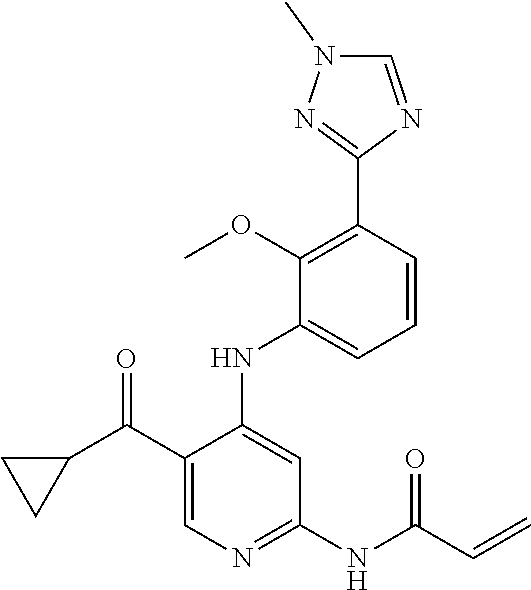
C1(C(C2CC2)=O)=CN=C(NC(C=C)=O)C=C1NC1=CC=CC(C2=NN(C)C=N2)=C1OC
